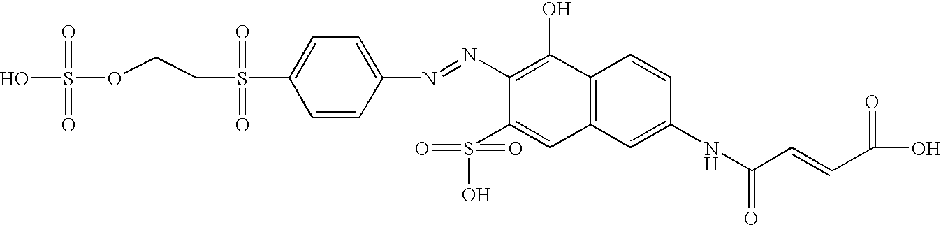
S(OCCS(C1=CC=C(N=NC2=C(O)C3=C(C=C2S(=O)(=O)O)C=C(NC(C=CC(=O)O)=O)C=C3)C=C1)(=O)=O)(=O)(=O)O
